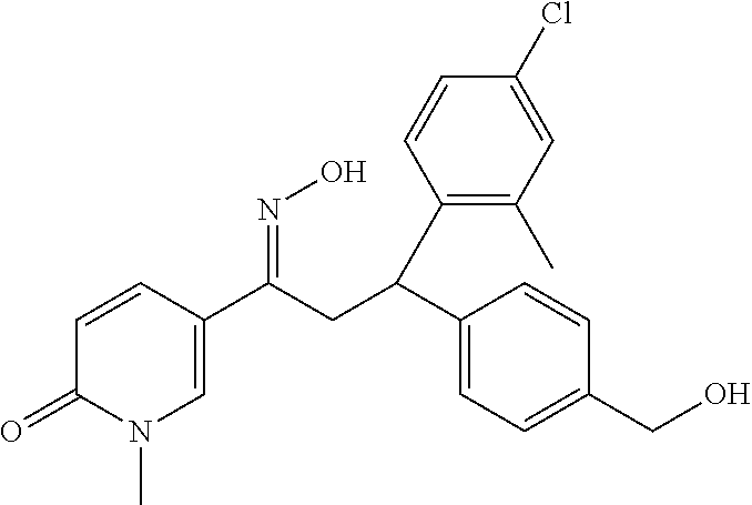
C1=CC(C(CC(C2=CC=C(CO)C=C2)C2=C(C)C=C(Cl)C=C2)=NO)=CN(C)C1=O
